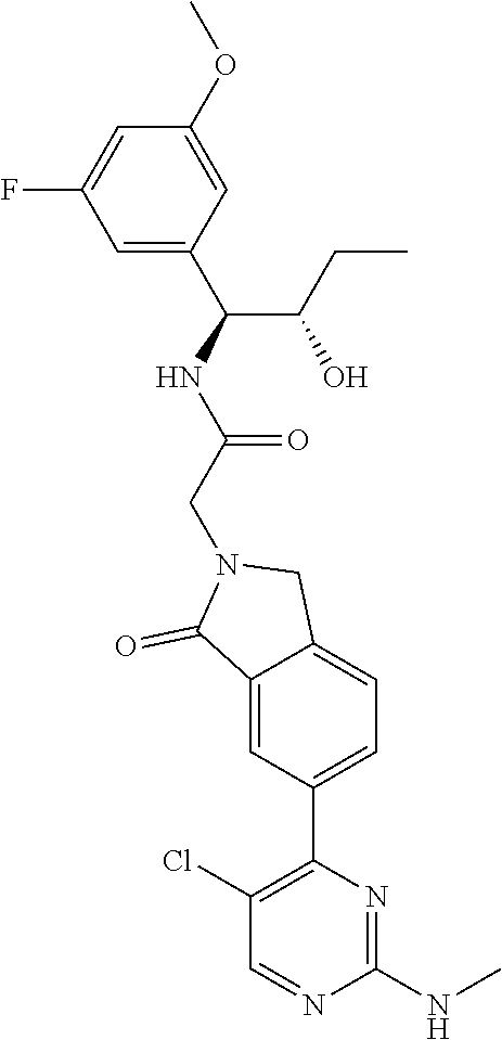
C1(Cl)=C(C2=CC=C3C(=C2)C(=O)N(CC(=O)NC(C(CC)O)C2=CC(F)=CC(OC)=C2)C3)N=C(NC)N=C1
